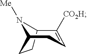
C1([CO2H])=CCC2CCC1N2[Me]
